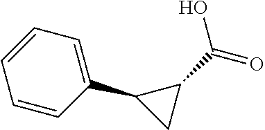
C1=CC(C2CC2C(=O)O)=CC=C1
